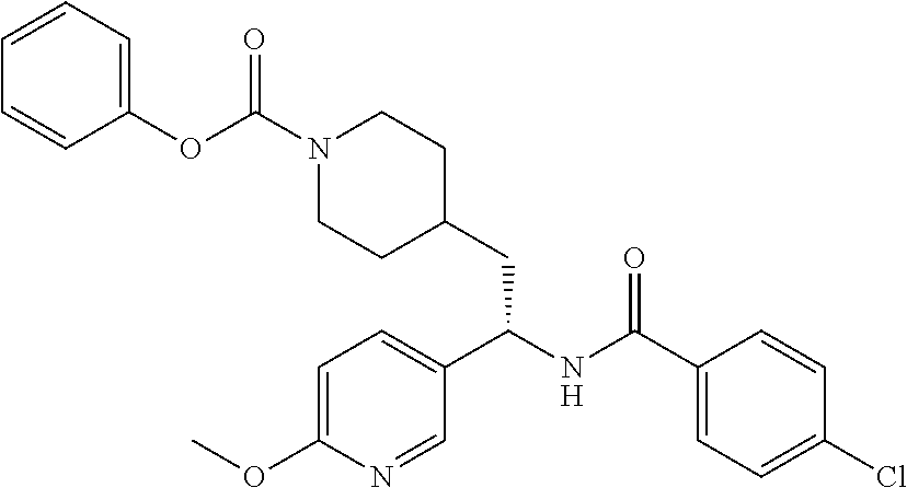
[H].C1=CC(OC(N2CCC(CC(C3=CC=C(OC)N=C3)NC(=O)C3=CC=C(Cl)C=C3)CC2)=O)=CC=C1
